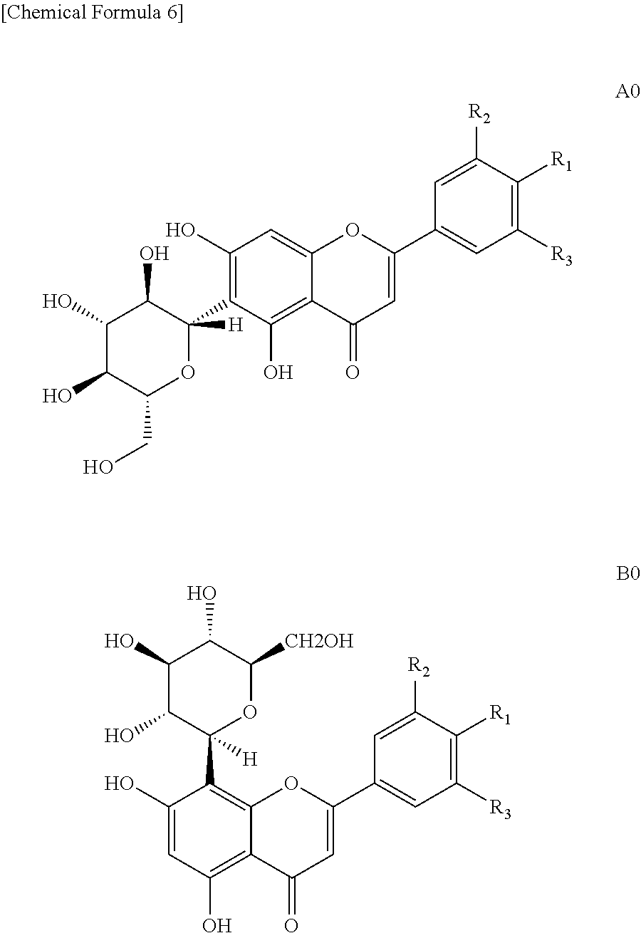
C1(O)C(O)C(CO)OC(C2=C(O)C=C3C(=C2O)C(=O)C=C(C2=CC([R3])=C([R1])C([R2])=C2)O3)([H])C1O.C1=C(O)C(C2([H])OC([CH2OH])C(O)C(O)C2O)=C2C(=C1O)C(=O)C=C(C1=CC([R3])=C([R1])C([R2])=C1)O2
